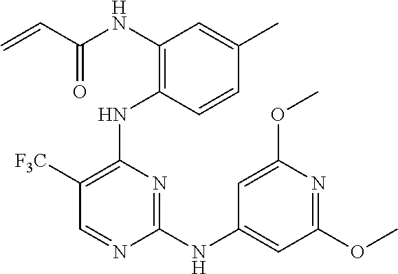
N(C1=C(NC2=C([F3C])C=NC(NC3=CC(OC)=NC(OC)=C3)=N2)C=CC(C)=C1)C(C=C)=O
